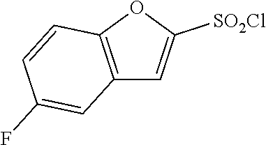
C12=C(OC([SO2Cl])=C1)C=CC(F)=C2
